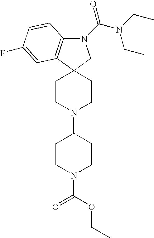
N1(C(N(CC)CC)=O)C2=C(C3(C1)CCN(C1CCN(C(=O)OCC)CC1)CC3)C=C(F)C=C2
